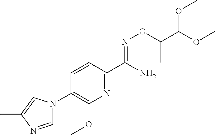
C1=CC(C(N)=NOC(C)C(OC)OC)=NC(OC)=C1N1C=NC(C)=C1
